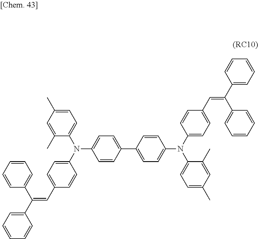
C(=CC1=CC=C(N(C2=CC=C(C)C=C2C)C2=CC=C(C3=CC=C(N(C4=CC=C(C=C(C5=CC=CC=C5)C5=CC=CC=C5)C=C4)C4=CC=C(C)C=C4C)C=C3)C=C2)C=C1)(C1=CC=CC=C1)C1=CC=CC=C1
